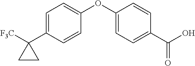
C1(OC2=CC=C(C(O)=O)C=C2)=CC=C(C2([F3C])CC2)C=C1
